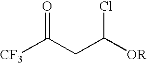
[CF3]C(CC([OR])Cl)=O
